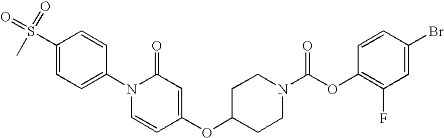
C1(N2C=CC(OC3CCN(C(OC4=C(F)C=C(Br)C=C4)=O)CC3)=CC2=O)=CC=C(S(=O)(=O)C)C=C1
